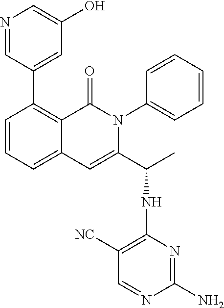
C1(C2=CC(O)=CN=C2)=C2C(=CC=C1)C=C(C(C)NC1=C([NC])C=NC(N)=N1)N(C1=CC=CC=C1)C2=O
